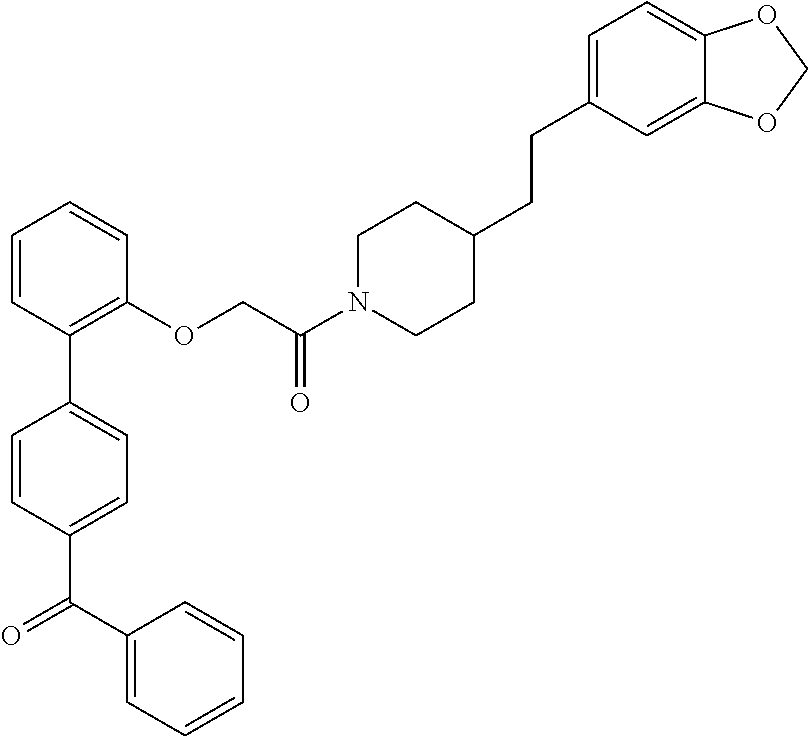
C1=CC(C2=CC=C(C(=O)C3=CC=CC=C3)C=C2)=C(OCC(N2CCC(CCC3=CC=C4C(=C3)OCO4)CC2)=O)C=C1
